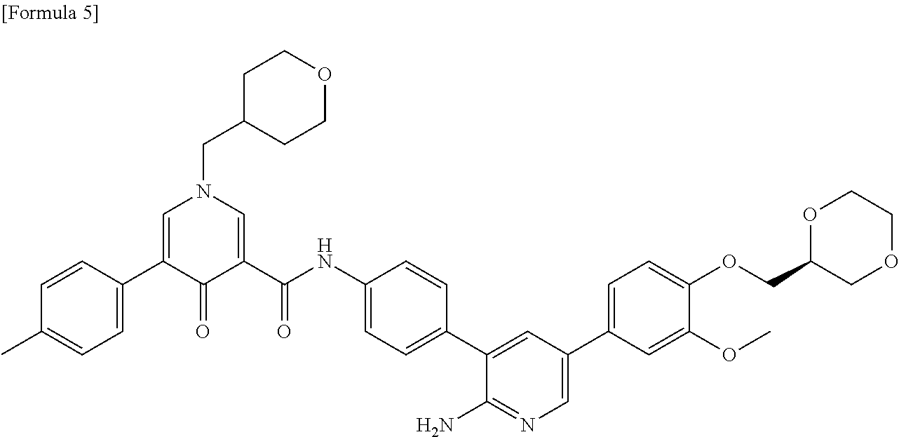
C1(NC(=O)C2=CN(CC3CCOCC3)C=C(C3=CC=C(C)C=C3)C2=O)=CC=C(C2=CC(C3=CC=C(OCC4COCCO4)C(OC)=C3)=CN=C2N)C=C1
